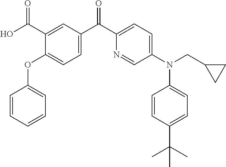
C1=CC=CC=C1OC1=CC=C(C(C2=CC=C(N(C3=CC=C(C(C)(C)C)C=C3)CC3CC3)C=N2)=O)C=C1C(O)=O
